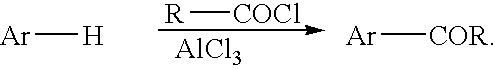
[R][COCl].[AlCl3].[Ar][COR].[Ar][H]
